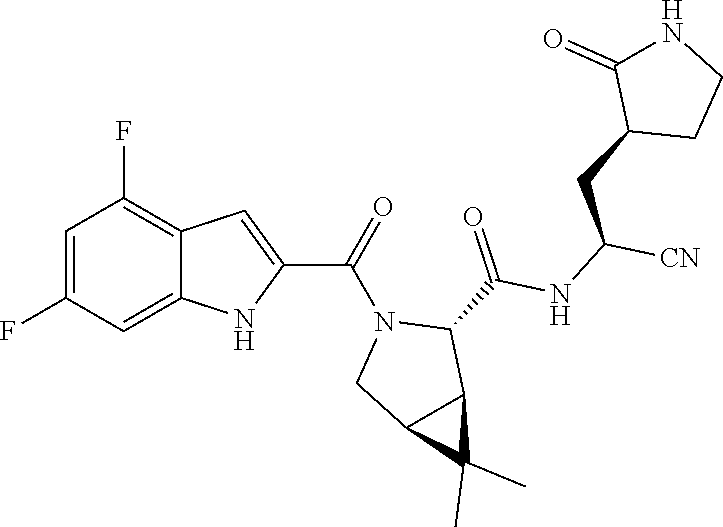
C1=C(F)C=C2C(=C1F)C=C(C(N1CC3C(C1C(NC([CN])CC1CCNC1=O)=O)C3(C)C)=O)N2
